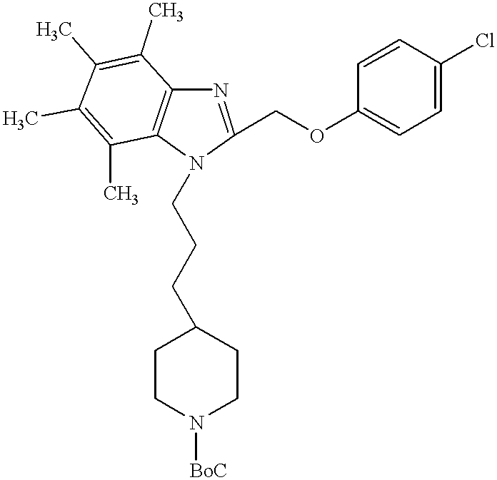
C1(COC2=CC=C(Cl)C=C2)=NC2=C(C(C)=C(C)C(C)=C2C)N1CCCC1CCN([BoC])CC1
